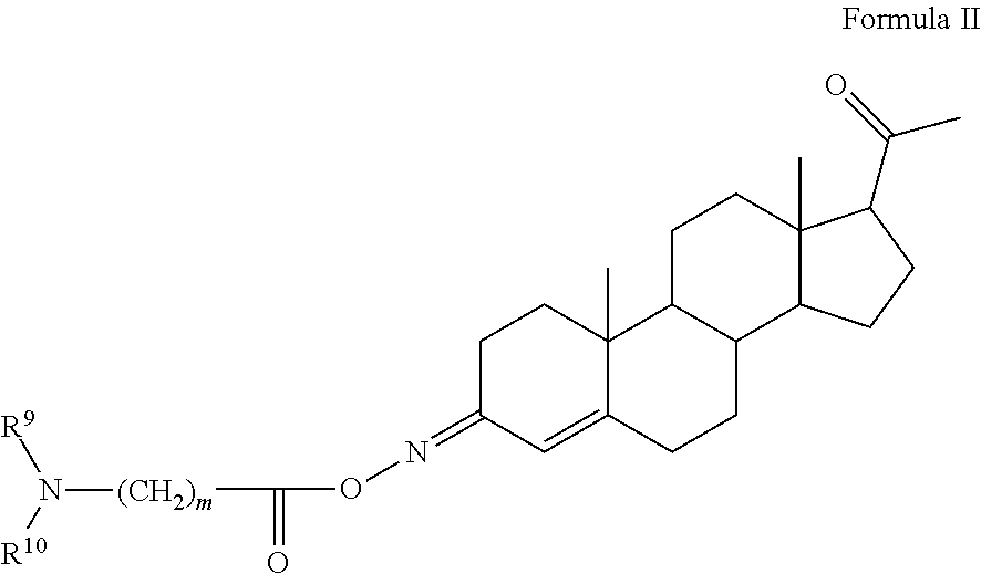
C1C(=NOC(=O)[(CH2)m]N([R10])[R9])C=C2C(C)(C1)C1C(CC2)C2C(C)(CC1)C(C(=O)C)CC2
